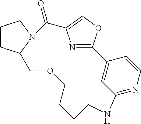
C12=NC=CC(=C1)C1=NC(=CO1)C(=O)N1C(CCC1)COCCCCN2
